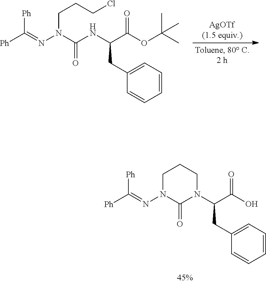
[Ph]C(=NN1C(=O)N(C(C(O)=O)CC2=CC=CC=C2)CCC1)[Ph].[Ph]C(=NN(C(NC(C(OC(C)(C)C)=O)CC1=CC=CC=C1)=O)CCCCl)[Ph]
